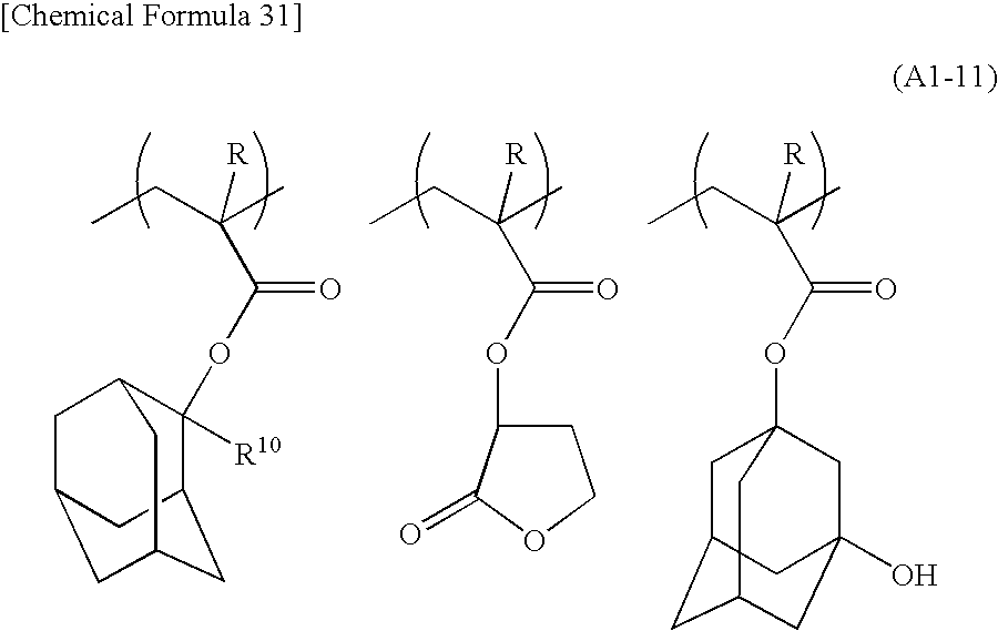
CCC(C)([R])C(OC1([R10])C2CC3CC(CC1C3)C2)=O.CCC(C)([R])C(OC1CCOC1=O)=O.CCC(C)([R])C(OC12CC3CC(CC(O)(C1)C3)C2)=O
